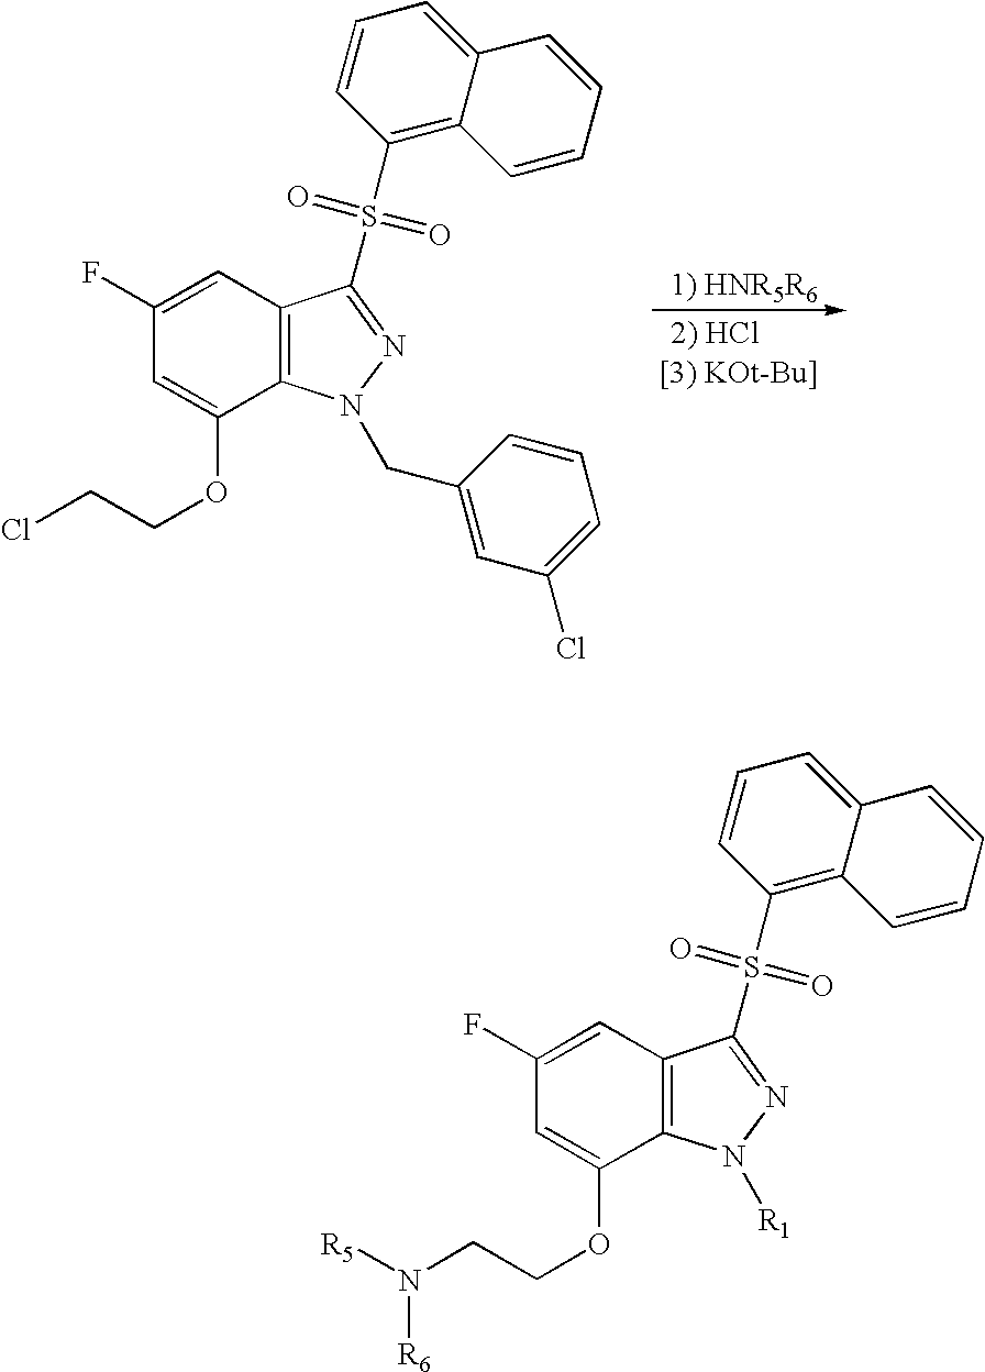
C1(S(=O)(=O)C2=NN(CC3=CC(Cl)=CC=C3)C3=C2C=C(F)C=C3OCCCl)=C2C(=CC=C1)C=CC=C2.C1(S(=O)(=O)C2=NN([R1])C3=C2C=C(F)C=C3OCCN([R5])[R6])=C2C(=CC=C1)C=CC=C2
